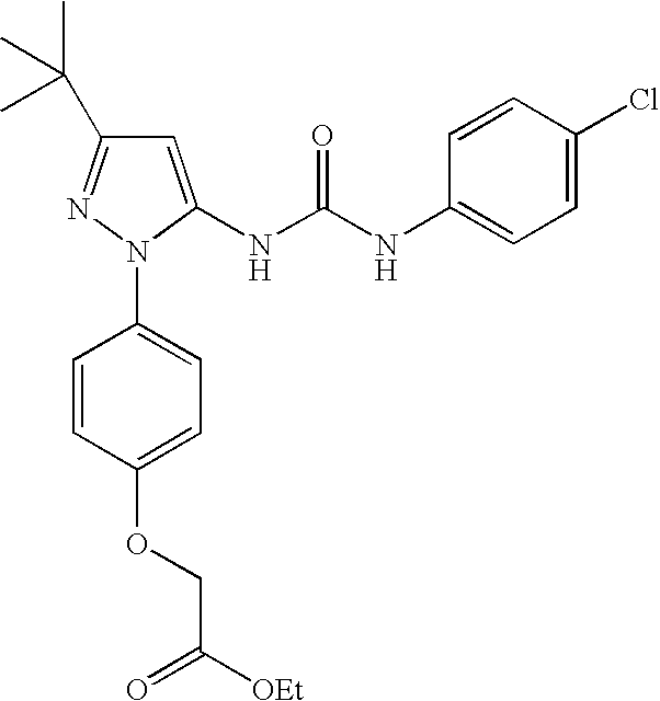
C1=CC(NC(NC2=CC(C(C)(C)C)=NN2C2=CC=C(OCC(=O)[OEt])C=C2)=O)=CC=C1Cl
